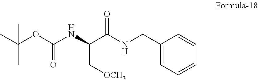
CC(OC(NC(C(NCC1=CC=CC=C1)=O)C[OCH3])=O)(C)C
